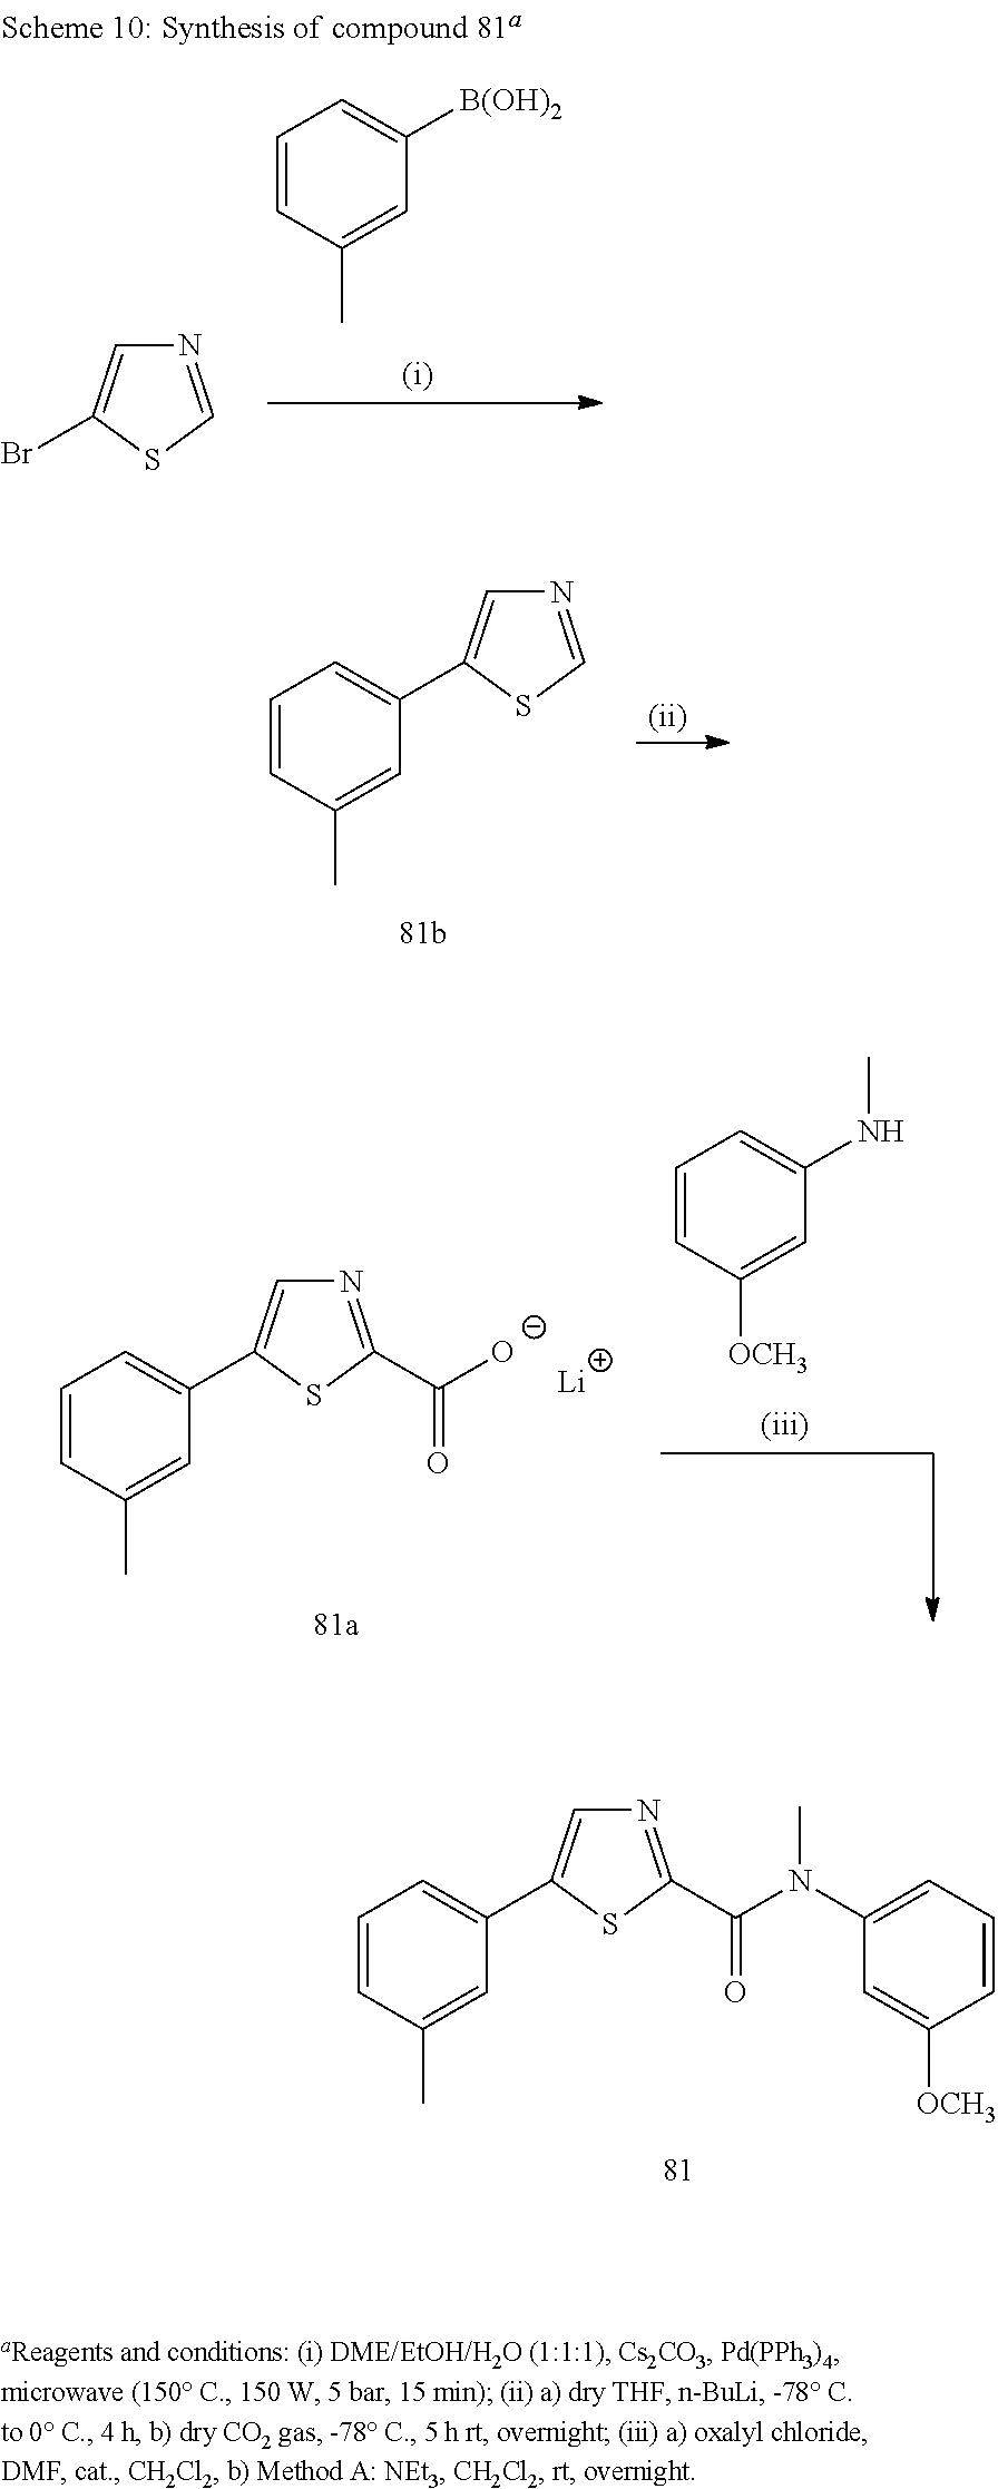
C1(C2=CN=C(C(N(C)C3=CC=CC([OCH3])=C3)=O)S2)=CC=CC(C)=C1.C1=CC(C)=CC([B(OH)2])=C1.N1=CSC(Br)=C1.C1=CC(C)=CC(C2=CN=CS2)=C1.C1(C2=CN=C(C([O-])=O)S2)=CC=CC(C)=C1.[Li].C1=CC([OCH3])=CC(NC)=C1
